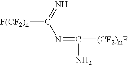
C(N=C([(CF2)mF])N)(=N)[F(CF2)n]
